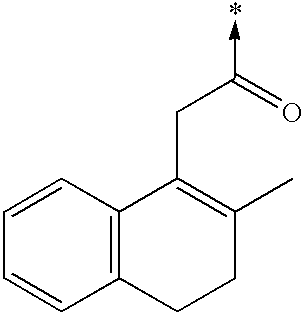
C12=C(C=CC=C1)C(CC(->*)=O)=C(C)CC2
